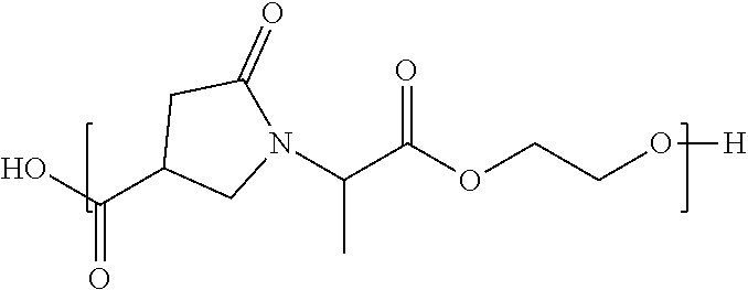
OC(C1CN(C(C(OCCO[H])=O)C)C(=O)C1)=O
